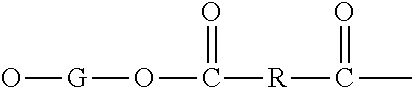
O[G]OC(=O)[R]C(C)=O
